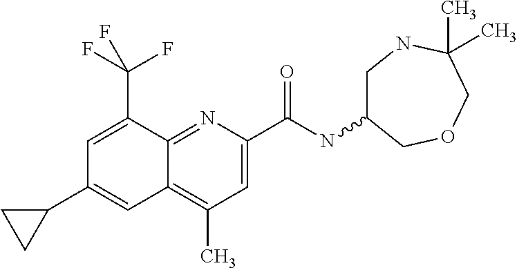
C1(C2=CC3=C(C)C=C(C(NC4CNC(C)(C)COC4)=O)N=C3C(C(F)(F)F)=C2)CC1
